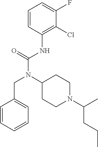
C1=CC(NC(N(C2CCN(C(C)CCC)CC2)CC2=CC=CC=C2)=O)=C(Cl)C(F)=C1
